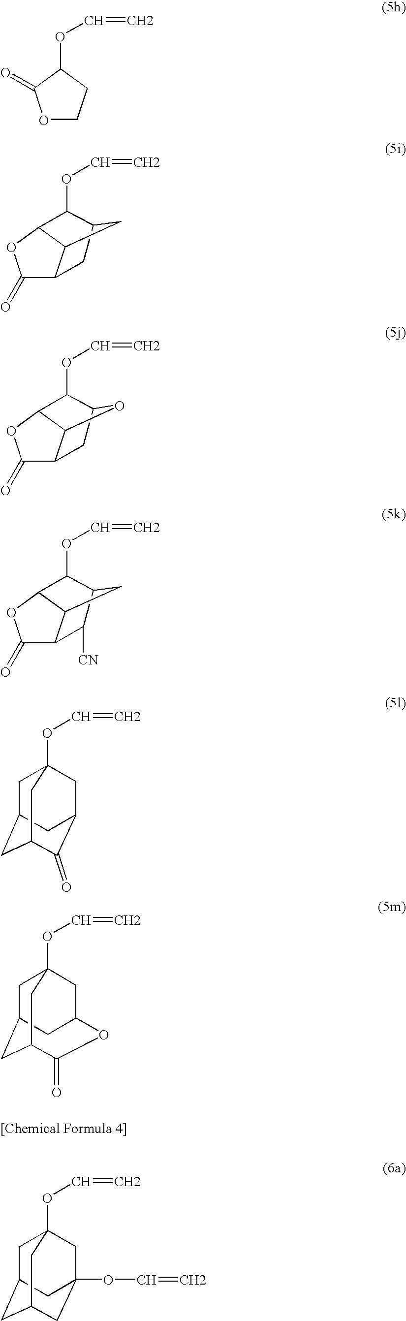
O1CCC(OC=C)C1=O.C1(=O)C2C3C(O1)C(OC=C)C(C2)C3.C1(=O)C2C3C(O1)C(OC=C)C(C2)O3.C1(=O)C2C3C(O1)C(OC=C)C(C2[CN])C3.C1C2CC3C(=O)C(CC1(OC=C)C3)C2.C1C2CC3C(=O)OC(CC1(OC=C)C3)C2.C1C2CC3CC(OC=C)(CC1(OC=C)C3)C2
